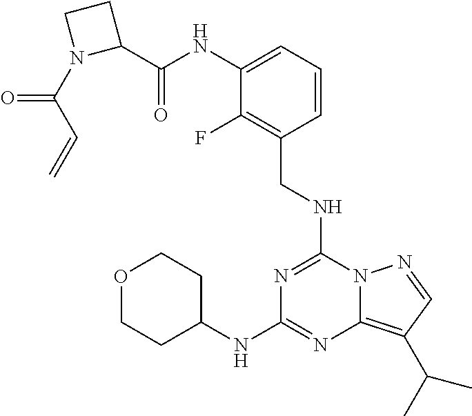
C1(C(NC2=CC=CC(CNC3=NC(NC4CCOCC4)=NC4=C(C(C)C)C=NN34)=C2F)=O)CCN1C(C=C)=O
